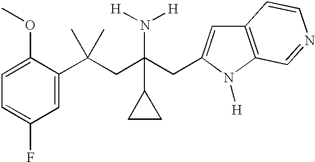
C1(C(CC(CC2=CC3=C(N2[H])C=NC=C3)(N([H])[H])C2CC2)(C)C)=CC(F)=CC=C1OC
